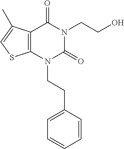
C12=C(N(CCC3=CC=CC=C3)C(=O)N(CCO)C1=O)SC=C2C
